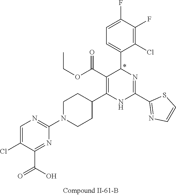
C1(F)=C(Cl)C(C2N=C(C3=NC=CS3)NC(C3CCN(C4=NC=C(Cl)C(C(=O)O)=N4)CC3)=C2C(OCC)=O)=CC=C1F
